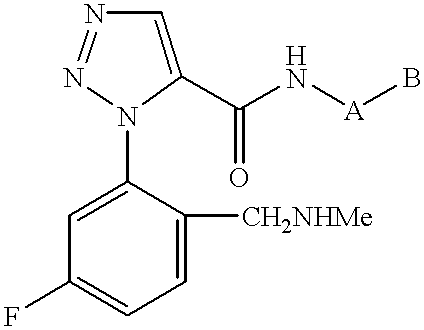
C1=C([CH2NHMe])C(N2C(C(N[A]B)=O)=CN=N2)=CC(F)=C1
